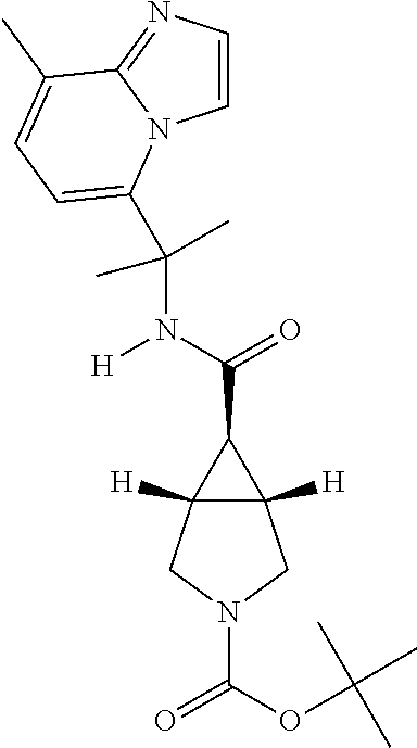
C(=O)(C1C2([H])C1([H])CN(C(=O)OC(C)(C)C)C2)N(C(C)(C)C1=CC=C(C)C2=NC=CN21)[H]
